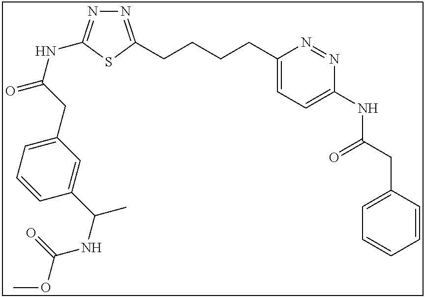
N1=C(CCCCC2=CC=C(NC(CC3=CC=CC=C3)=O)N=N2)SC(NC(=O)CC2=CC=CC(C(NC(OC)=O)C)=C2)=N1
